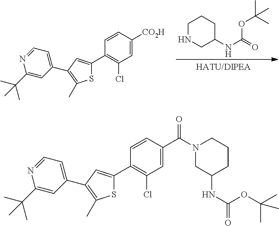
C1C(NC(=O)OC(C)(C)C)CNCC1.C1=CC([CO2H])=CC(Cl)=C1C1=CC(C2=CC=NC(C(C)(C)C)=C2)=C(C)S1.C1=CC(C(N2CCCC(NC(=O)OC(C)(C)C)C2)=O)=CC(Cl)=C1C1=CC(C2=CC=NC(C(C)(C)C)=C2)=C(C)S1
